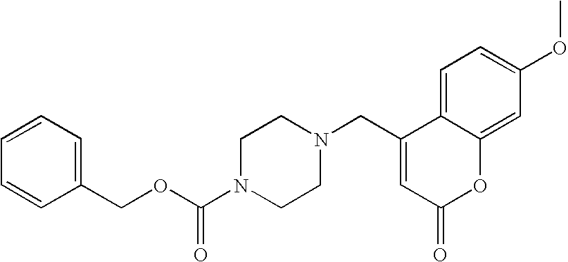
C(OC(N1CCN(CC2=CC(=O)OC3=CC(OC)=CC=C23)CC1)=O)C1=CC=CC=C1
